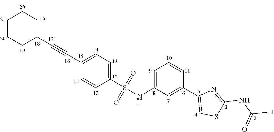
C1(C#CC2=CC=C(S(=O)(=O)NC3=CC=CC(C4=CSC(NC(C)=O)=N4)=C3)C=C2)CCCCC1
